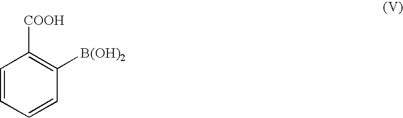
C1=CC=CC([B(OH)2])=C1[COOH]
